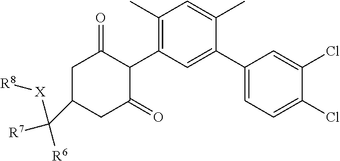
C1(C2=CC(C3C(=O)CC(C([R6])([R7])[X][R8])CC3=O)=C(C)C=C2C)=CC=C(Cl)C(Cl)=C1
